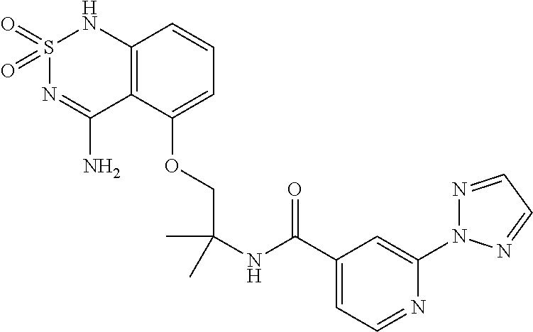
C12=C(C(OCC(NC(C3=CC=NC(N4N=CC=N4)=C3)=O)(C)C)=CC=C1)C(N)=NS(=O)(=O)N2
